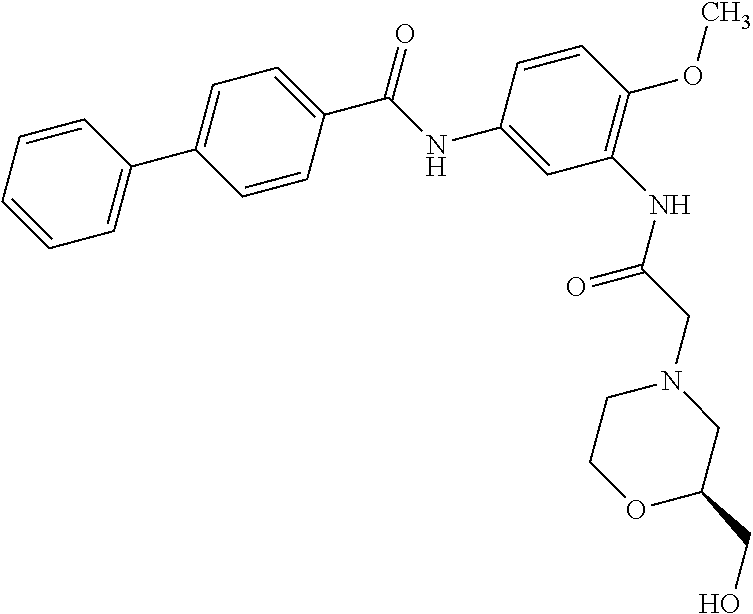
C1(NC(C2=CC=C(C3=CC=CC=C3)C=C2)=O)=CC(NC(CN2CC(CO)OCC2)=O)=C(OC)C=C1
